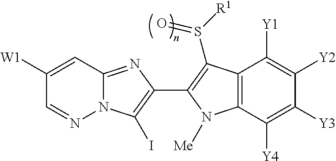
C1([W1])=CC2=NC(C3=C(S(=O)[R1])C4=C(C([Y4])=C([Y3])C([Y2])=C4[Y1])N3[Me])=C(I)N2N=C1
